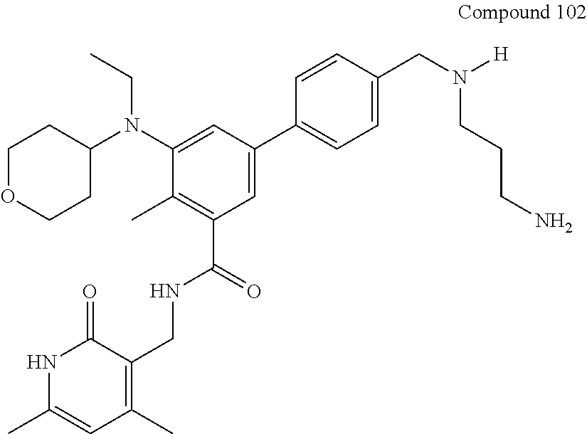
C1=C(C2=CC=C(CN([H])CCCN)C=C2)C=C(N(C2CCOCC2)CC)C(C)=C1C(=O)NCC1=C(C)C=C(C)NC1=O
